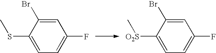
C1=C(SC)C(Br)=CC(F)=C1.C1=C([O2S]C)C(Br)=CC(F)=C1
